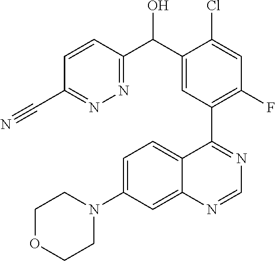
C1OCCN(C2=CC=C3C(=C2)N=CN=C3C2=C(F)C=C(Cl)C(C(C3=NN=C(C#N)C=C3)O)=C2)C1
